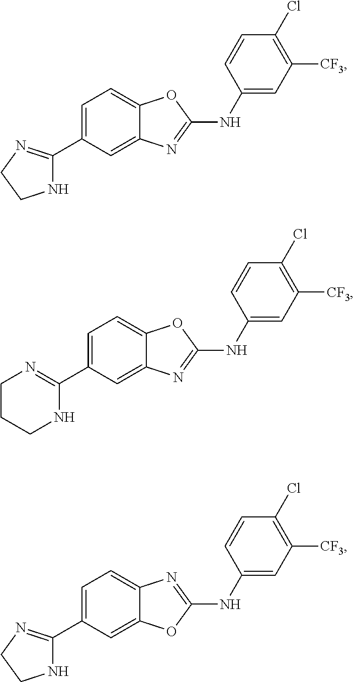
C1=C(C2=NCCN2)C=C2C(=C1)N=C(NC1=CC([CF3])=C(Cl)C=C1)O2.C1=C(C2=NCCN2)C=C2C(=C1)OC(NC1=CC([CF3])=C(Cl)C=C1)=N2.C1=C(C2=NCCCN2)C=C2C(=C1)OC(NC1=CC([CF3])=C(Cl)C=C1)=N2
